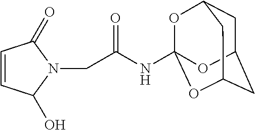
C1=CC(O)N(CC(NC23OC4CC(CC(O2)C4)O3)=O)C1=O
